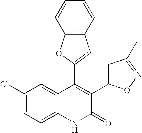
C1(Cl)=CC=C2C(=C1)C(C1=CC3=C(C=CC=C3)O1)=C(C1=CC(C)=NO1)C(=O)N2
